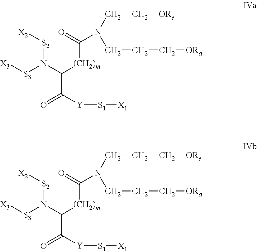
[X3][S3]N([S2][X2])C([(CH2)m]C(=O)N(CC[ORe])CCC[ORa])C([Y][S1][X1])=O.[X3][S3]N([S2][X2])C([(CH2)m]C(=O)N(CCC[ORe])CCC[ORa])C([Y][S1][X1])=O
